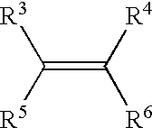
C(=C([R4])[R6])([R3])[R5]
